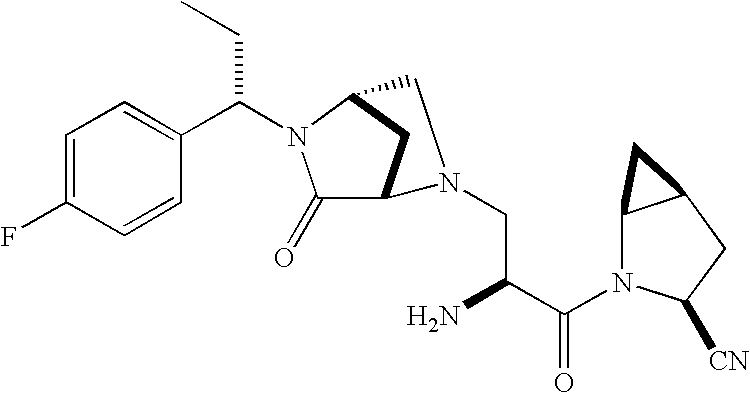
C1=C(F)C=CC(C(N2C(=O)C3CC2CN3CC(C(N2C3C(CC2[CN])C3)=O)N)CC)=C1
